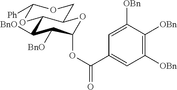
C1([BnO])C([BnO])C2OC([Ph])OCC2OC1OC(C1=CC([OBn])=C([OBn])C([OBn])=C1)=O
